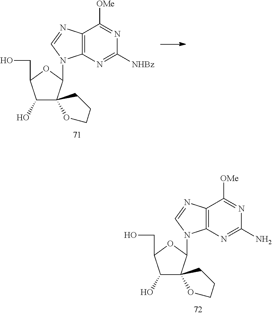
C12=C(N=C(N)N=C1[OMe])N(C1C3(C(O)C(CO)O1)OCCC3)C=N2.C12=C(N=C([NHBz])N=C1[OMe])N(C1C3(C(O)C(CO)O1)OCCC3)C=N2
